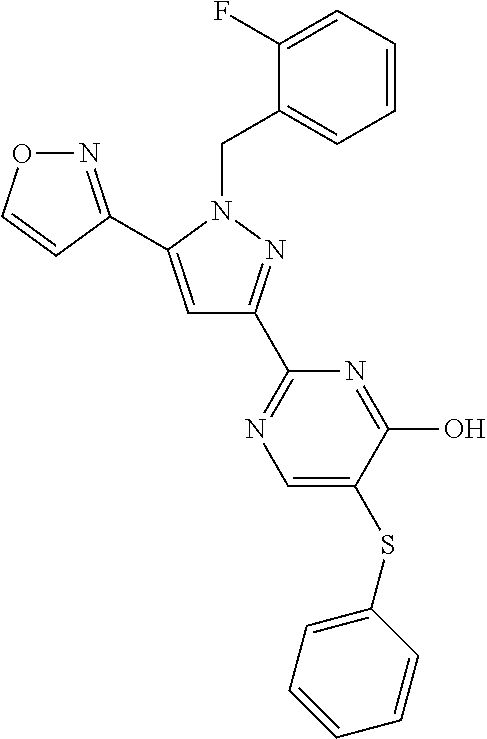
N1=C(C2=CC(C3=NC=C(SC4=CC=CC=C4)C(O)=N3)=NN2CC2=CC=CC=C2F)C=CO1
